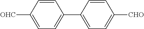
C1=CC([OHC])=CC=C1C1=CC=C([CHO])C=C1
